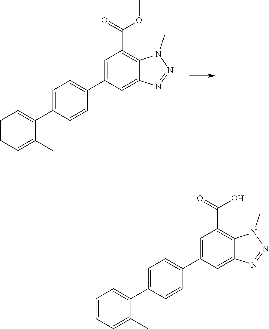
C1=CC=C(C)C(C2=CC=C(C3=CC(C(=O)OC)=C4C(=C3)N=NN4C)C=C2)=C1.C1=CC=C(C)C(C2=CC=C(C3=CC(C(=O)O)=C4C(=C3)N=NN4C)C=C2)=C1
